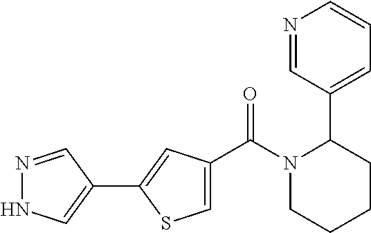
N1(C(C2=CSC(C3=CNN=C3)=C2)=O)CCCCC1C1=CC=CN=C1
